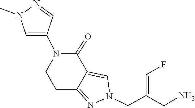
C1C2=NN(CC(=CF)CN)C=C2C(=O)N(C2=CN(C)N=C2)C1
